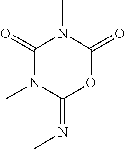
C1(=O)N(C)C(=NC)OC(=O)N1C
